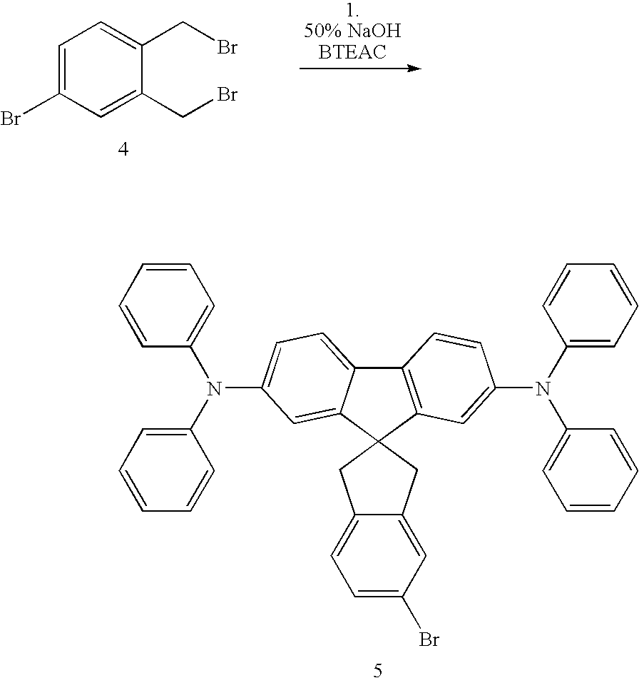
C1=C(Br)C=C(CBr)C(CBr)=C1.[1.50% NaOHBTEAC].C12=C(C3(C4=CC(N(C5=CC=CC=C5)C5=CC=CC=C5)=CC=C14)CC1=CC=C(Br)C=C1C3)C=C(N(C1=CC=CC=C1)C1=CC=CC=C1)C=C2
